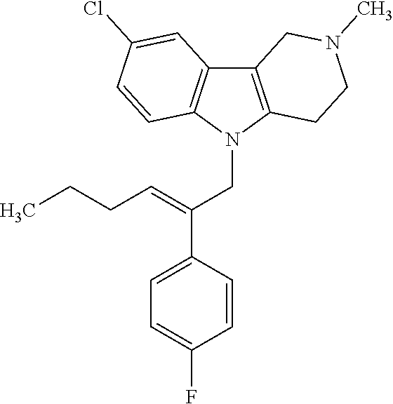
C12=C(N(CC(C3=CC=C(F)C=C3)=CCCC)C3=C1C=C(Cl)C=C3)CCN(C)C2
